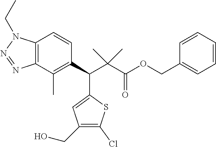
C12=C(C(C)=C(C(C(C(OCC3=CC=CC=C3)=O)(C)C)C3=CC(CO)=C(Cl)S3)C=C1)N=NN2CC
